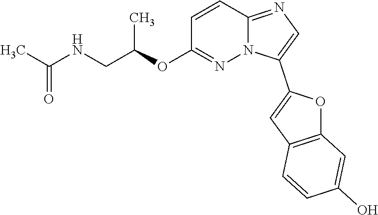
C1=CC2=NC=C(C3=CC4=C(O3)C=C(O)C=C4)N2N=C1OC(CNC(C)=O)C
